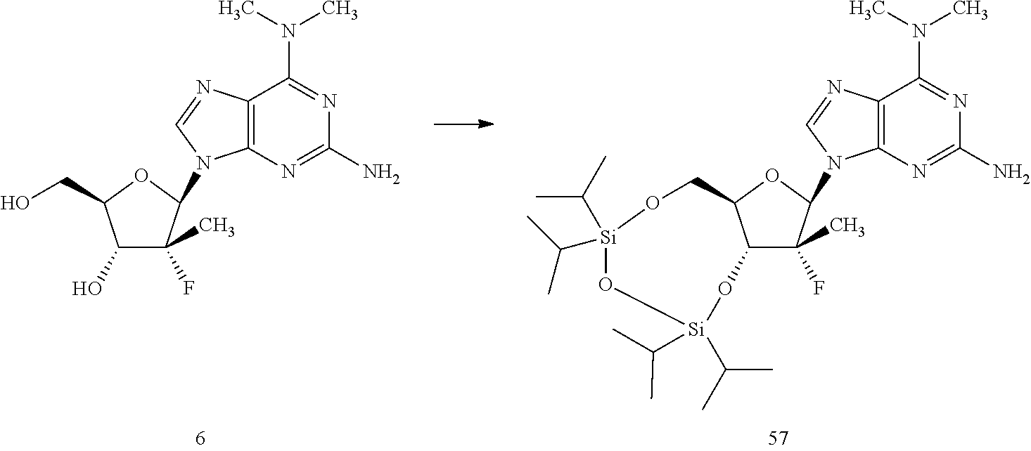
C12=C(N=C(N)N=C1N(C)C)N(C1C(C)(F)C(O)C(CO)O1)C=N2.C12=C(N=C(N)N=C1N(C)C)N(C1C(C)(F)C3C(O1)CO[Si](C(C)C)(C(C)C)O[Si](C(C)C)(C(C)C)O3)C=N2
